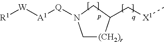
C1[(CH2)r]C(C[X1]C)CN1[Q][A1][W][R1]
